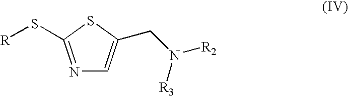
C1=C(CN([R2])[R3])SC(S[R])=N1
